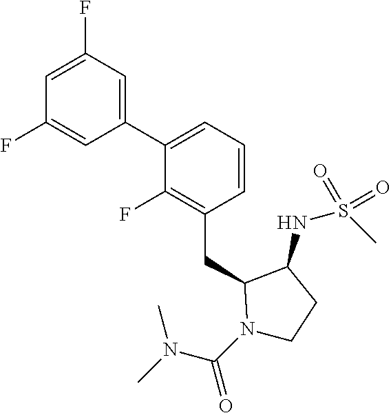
C1(C2=CC=CC(CC3N(C(N(C)C)=O)CCC3NS(C)(=O)=O)=C2F)=CC(F)=CC(F)=C1
